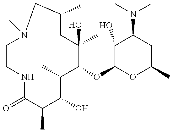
N1C(=O)C(C)C(O)C(C)C(OC2OC(C)CC(N(C)C)C2O)C(C)(O)CC(C)CN(C)CC1
